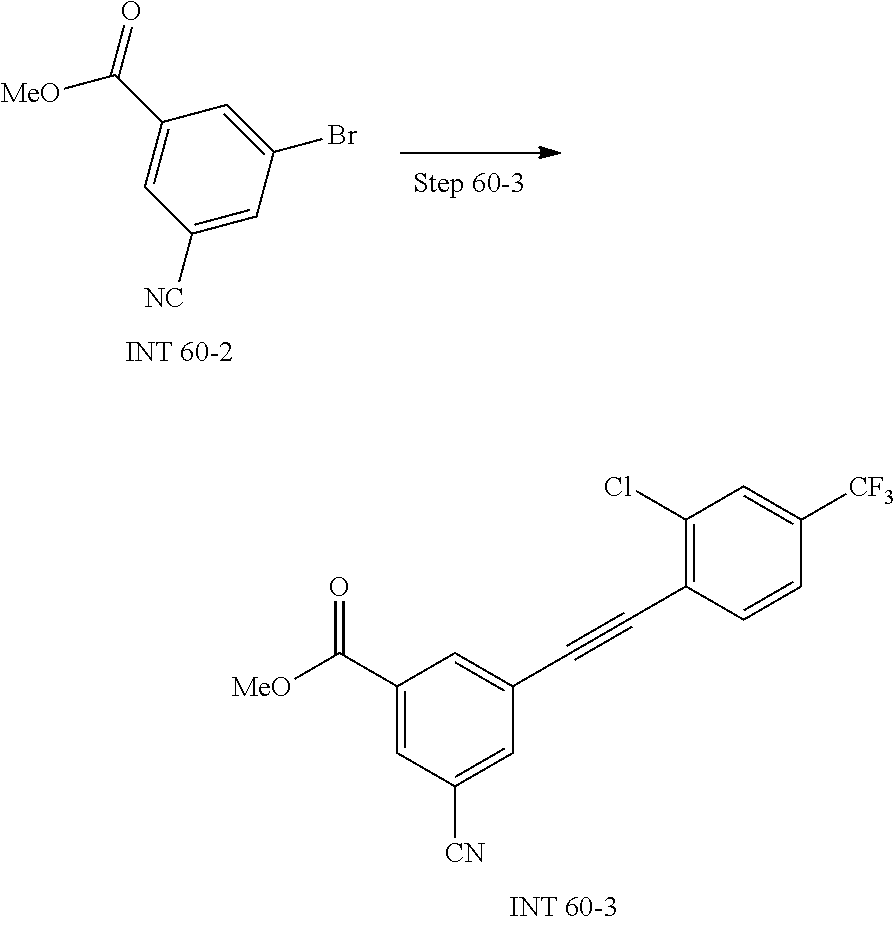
C1([CN])=CC(C#CC2=C(Cl)C=C([CF3])C=C2)=CC(C([MeO])=O)=C1.C1([NC])=CC(Br)=CC(C([MeO])=O)=C1
